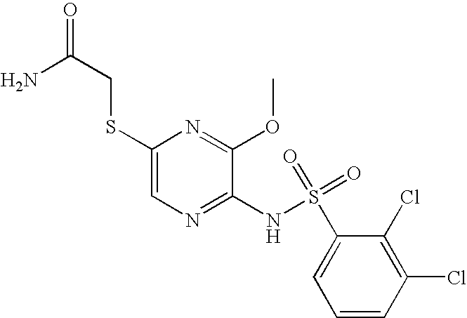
C1(SCC(N)=O)=CN=C(NS(C2=CC=CC(Cl)=C2Cl)(=O)=O)C(OC)=N1
